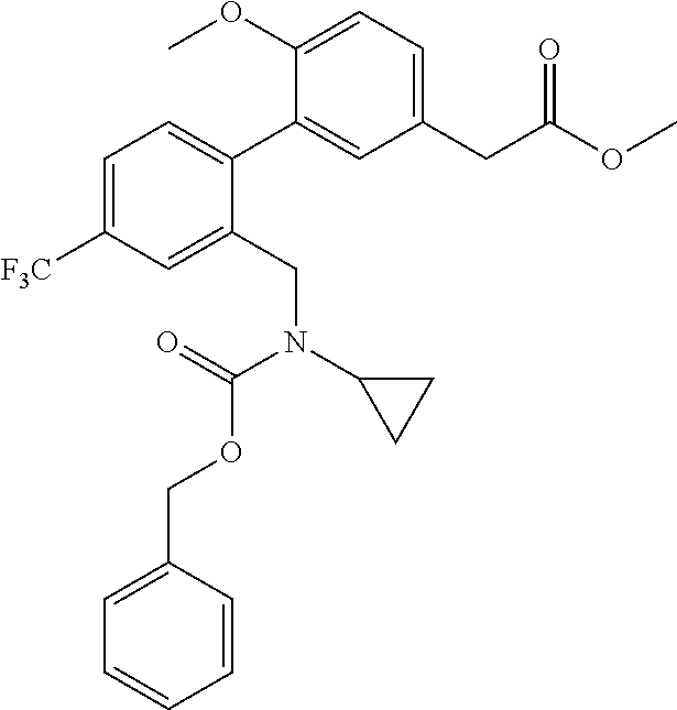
C1(CC(=O)OC)=CC=C(OC)C(C2=CC=C([F3C])C=C2CN(C2CC2)C(=O)OCC2=CC=CC=C2)=C1
